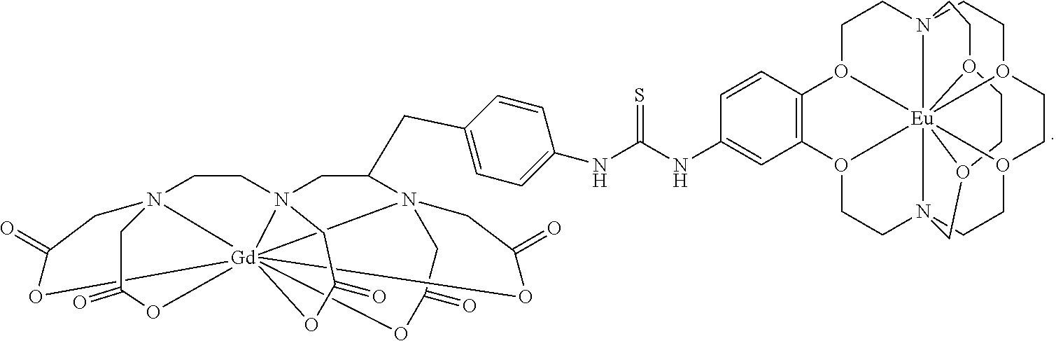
C1=CC2=C(C=C1NC(NC1=CC=C(CC3N45CC(=O)O[Gd]46789(OC(=O)CN6(CC(=O)O7)CCN8(C3)CC(=O)O9)OC(=O)C5)C=C1)=S)O1CCN34CCO5CCO6CCN78CCO2[Eu]156732O(C4)CCO2CC8
